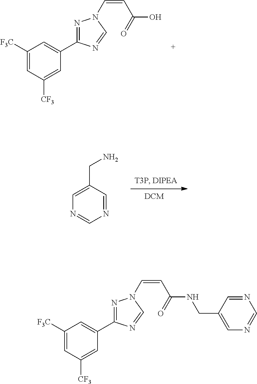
C1([F3C])=CC([CF3])=CC(C2=NN(C=CC(=O)O)C=N2)=C1.C1(CN)=CN=CN=C1.C1([F3C])=CC([CF3])=CC(C2=NN(C=CC(=O)NCC3=CN=CN=C3)C=N2)=C1
